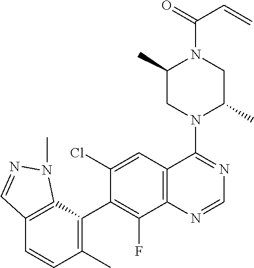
C12=C(C(C3=C(F)C4=C(C=C3Cl)C(N3C(C)CN(C(=O)C=C)C(C)C3)=NC=N4)=C(C)C=C1)N(C)N=C2
